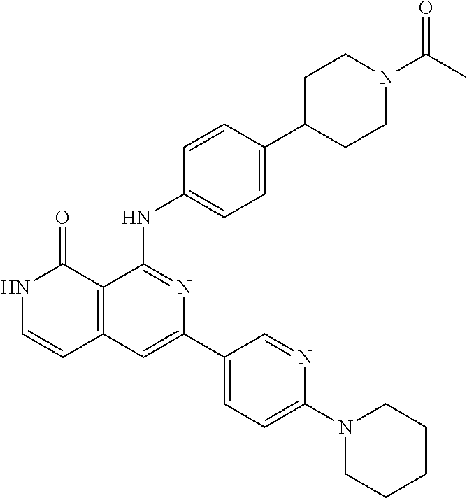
C1=CC(NC2=NC(C3=CC=C(N4CCCCC4)N=C3)=CC3=C2C(=O)NC=C3)=CC=C1C1CCN(C(=O)C)CC1
